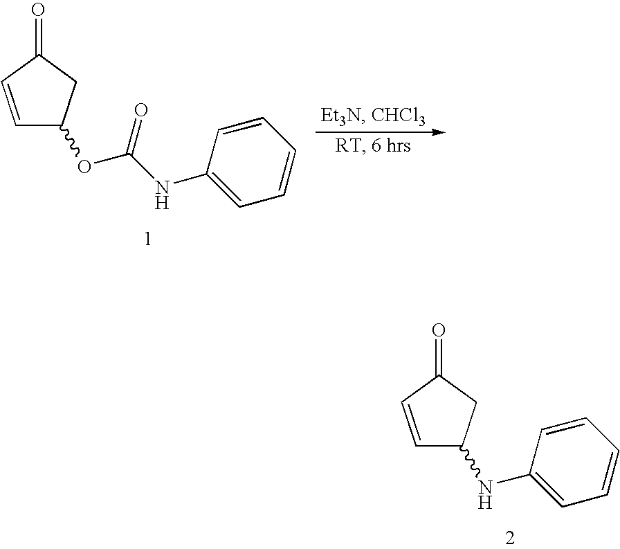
C1=CC(=O)CC1OC(NC1=CC=CC=C1)=O.C1=CC(=O)CC1NC1=CC=CC=C1
